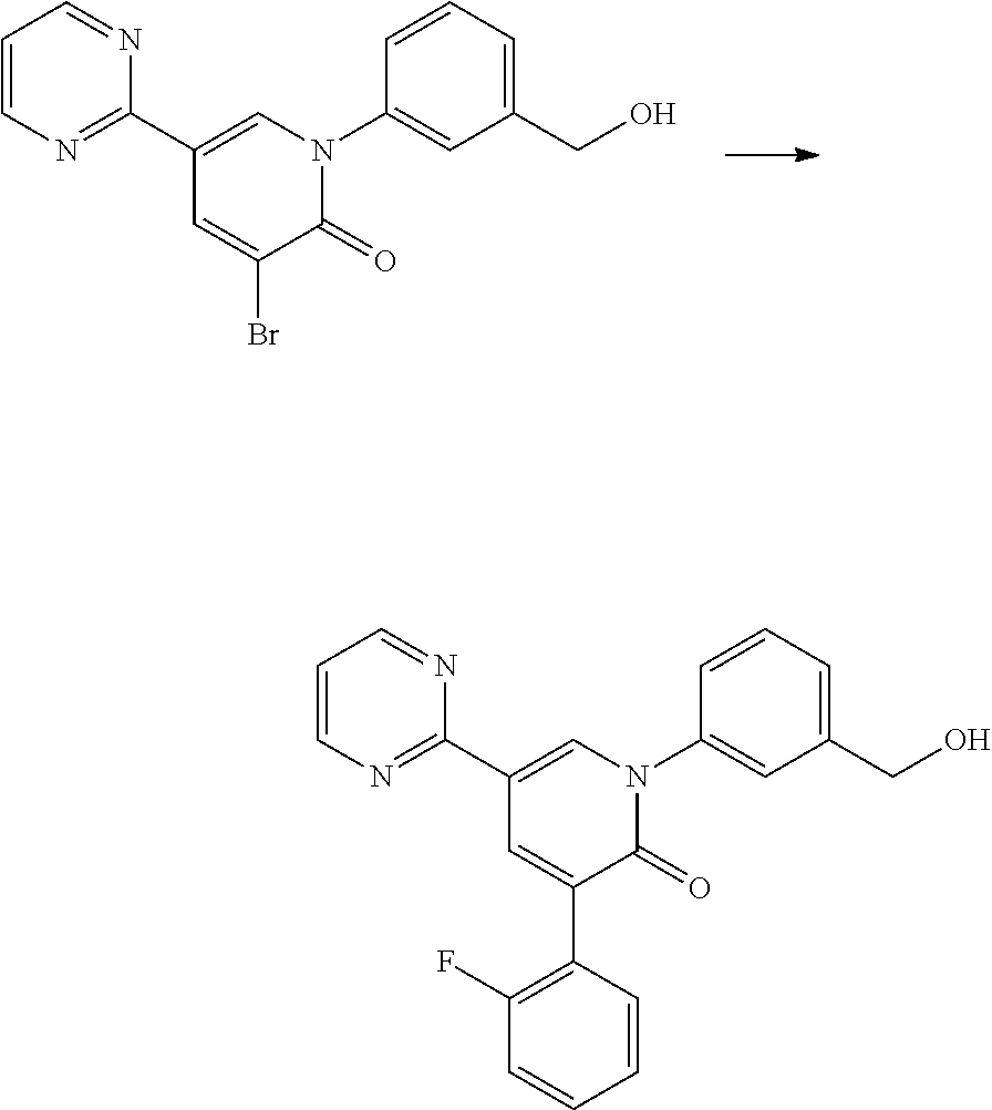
C1=CN=C(C2=CN(C3=CC(CO)=CC=C3)C(=O)C(Br)=C2)N=C1.C1=CN=C(C2=CN(C3=CC(CO)=CC=C3)C(=O)C(C3=C(F)C=CC=C3)=C2)N=C1
